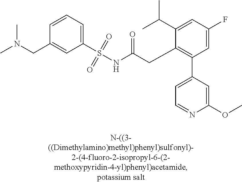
C1=CC=C(S(NC(CC2=C(C3=CC=NC(OC)=C3)C=C(F)C=C2C(C)C)=O)(=O)=O)C=C1CN(C)C
